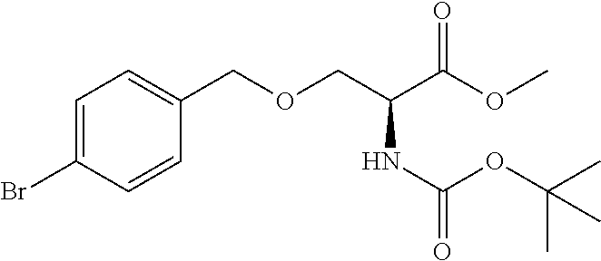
O(CC(C(OC)=O)NC(=O)OC(C)(C)C)CC1=CC=C(Br)C=C1
